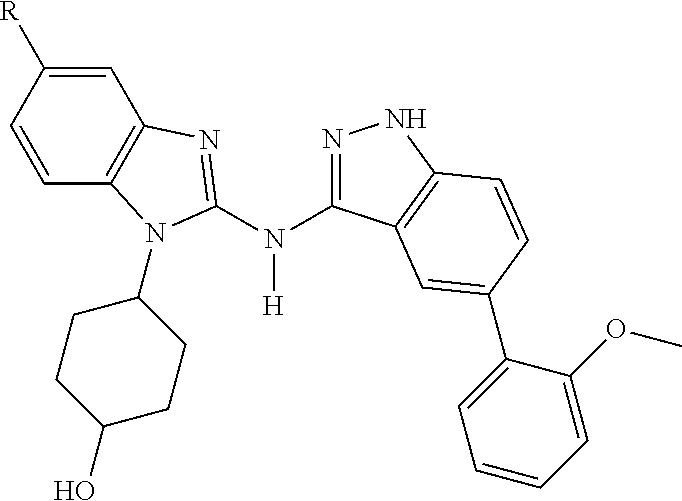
C1=C([R])C=CC2=C1N=C(N(C1=NNC3=C1C=C(C1=CC=CC=C1OC)C=C3)[H])N2C1CCC(O)CC1
